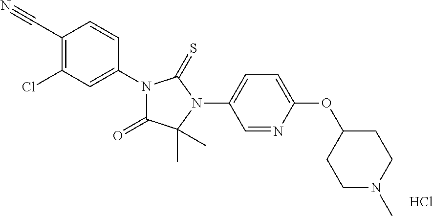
C1(C#N)=C(Cl)C=C(N2C(=O)C(C)(C)N(C3=CC=C(OC4CCN(C)CC4)N=C3)C2=S)C=C1.Cl
